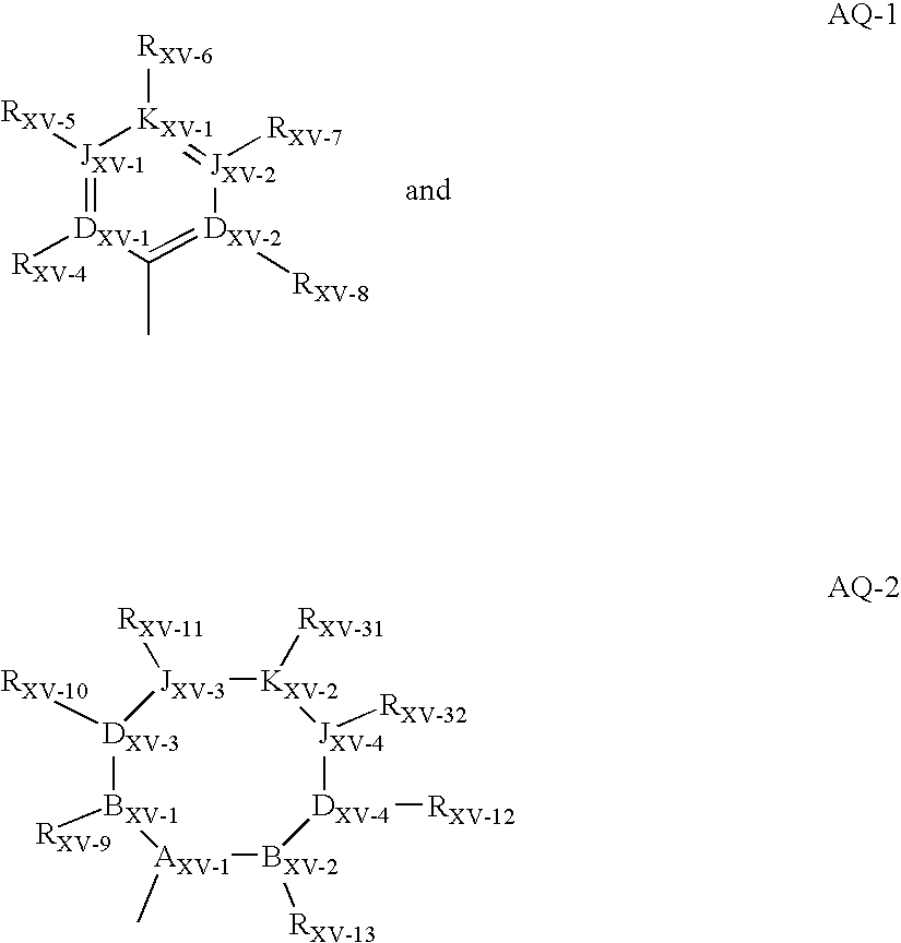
[JXV-1]1([RXV-5])=[DXV-1]([RXV-4])C(C)=[DXV-2]([RXV-8])[JXV-2]([RXV-7])=[KXV-1]1[RXV-6].[DXV-3]1([RXV-10])[BXV-1]([RXV-9])[AXV-1](C)[BXV-2]([RXV-13])[DXV-4]([RXV-12])[JXV-4]([RXV-32])[KXV-2]([RXV-31])[JXV-3]1[RXV-11]
